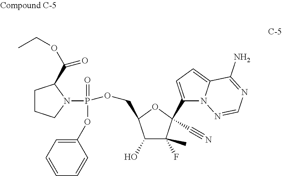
P(=O)(OC1=CC=CC=C1)(N1C(C(OCC)=O)CCC1)OCC1C(O)C(C)(F)C(C2=CC=C3N2N=CN=C3N)(C#N)O1
